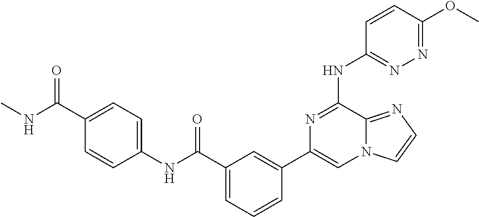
C1=CC(OC)=NN=C1NC1=NC(C2=CC(C(=O)NC3=CC=C(C(=O)NC)C=C3)=CC=C2)=CN2C1=NC=C2
